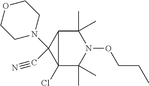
C12(Cl)C(C)(C)N(OCCC)C(C)(C)C1C2(N1CCOCC1)C#N
